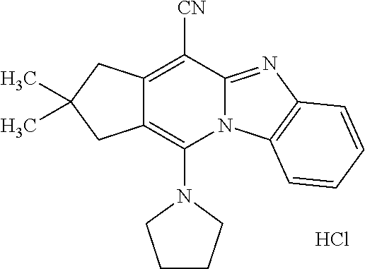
Cl.N1(C2=C3C(=C([CN])C4=NC5=C(N24)C=CC=C5)CC(C)(C)C3)CCCC1
